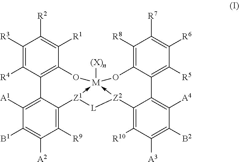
C1([R3])=C([R4])C2=C(C([R1])=C1[R2])O[M]13([(X)n])-[Z1](C4=C([R9])C([A2])=C([B1])C([A1])=C24)[L][Z2]->1C1=C([R10])C([A3])=C([B2])C([A4])=C1C1=C([R5])C([R6])=C([R7])C([R8])=C1O3
